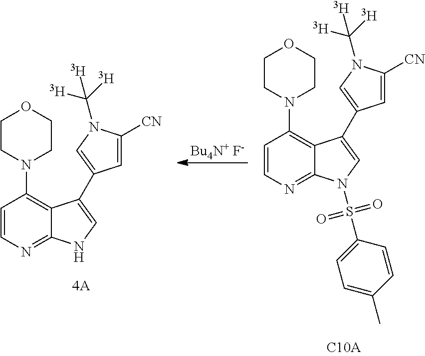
C1CN(C2=C3C(=NC=C2)NC=C3C2=CN(C([T])([T])[T])C([CN])=C2)CCO1.[Bu4N+ F-].C1CN(C2=C3C(=NC=C2)N(S(=O)(=O)C2=CC=C(C)C=C2)C=C3C2=CN(C([T])([T])[T])C([CN])=C2)CCO1
